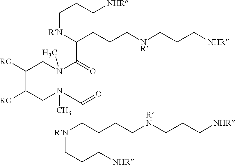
C(C(CN(C(C(CCC[RN]CCC[NHR])[RN]CCC[NHR])=O)C)[RO])(CN(C(C(CCC[NR]CCC[NHR])[RN]CCC[NHR])=O)C)[RO]
